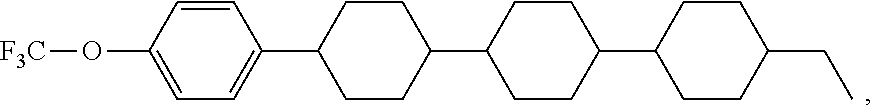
[F3C]OC1=CC=C(C2CCC(C3CCC(C4CCC(CC)CC4)CC3)CC2)C=C1
